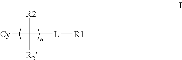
[Cy]C([R2])([R2])[L][R1]
